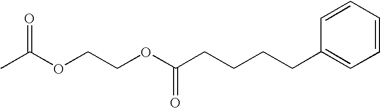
CC(OCCOC(CCCCC1=CC=CC=C1)=O)=O
